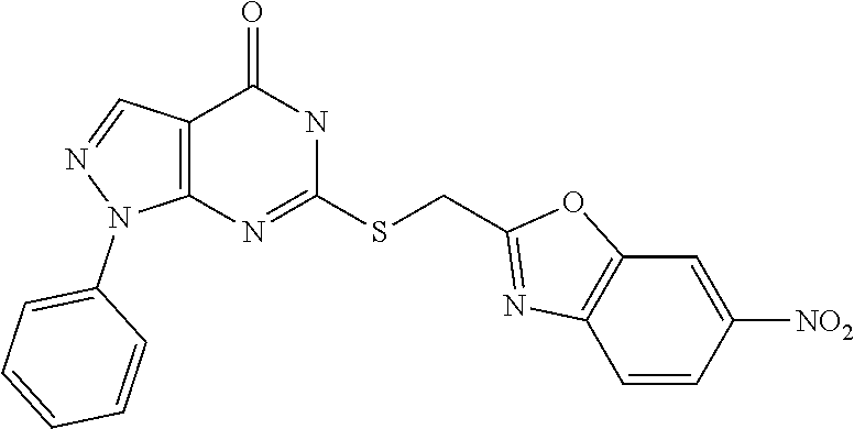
C12=C(N=C(SCC3=NC4=C(O3)C=C([NO2])C=C4)NC1=O)N(C1=CC=CC=C1)N=C2
